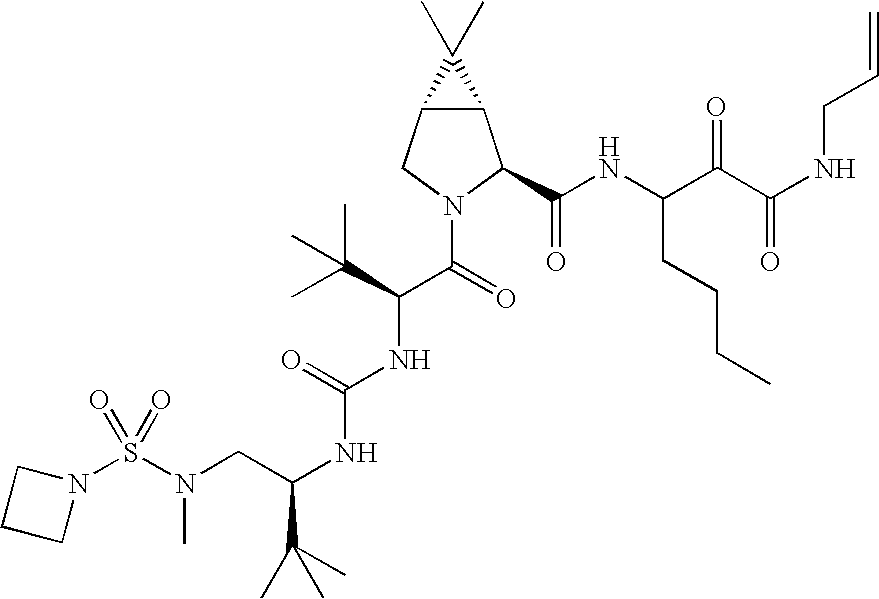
N(C(NC(C(=O)N1C(C(NC(C(C(NCC=C)=O)=O)CCCC)=O)C2C(C1)C2(C)C)C(C)(C)C)=O)C(CN(S(N1CCC1)(=O)=O)C)C(C)(C)C
